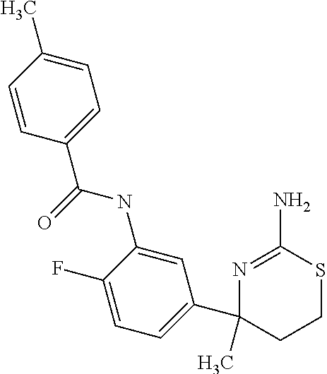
N(C1=CC(C2(C)N=C(N)SCC2)=CC=C1F)C(=O)C1=CC=C(C)C=C1
